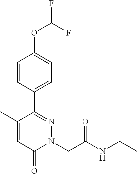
C1=CC(C2=NN(CC(NCC)=O)C(=O)C=C2C)=CC=C1OC(F)F
